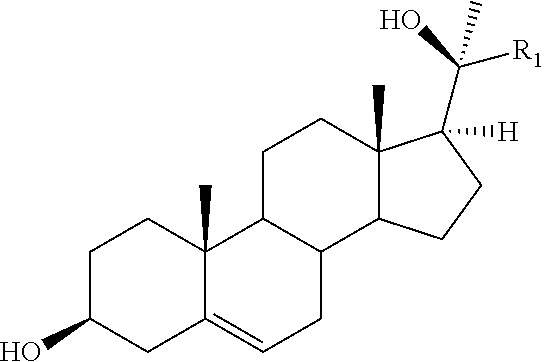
C1C(O)CC2=CCC3C(C2(C)C1)CCC1(C)C3CCC1([H])C(O)([R1])C
